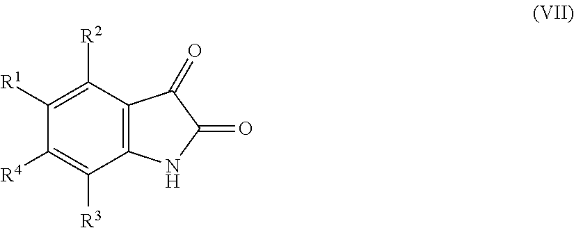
C1([R1])=C([R2])C2=C(C([R3])=C1[R4])NC(=O)C2=O
